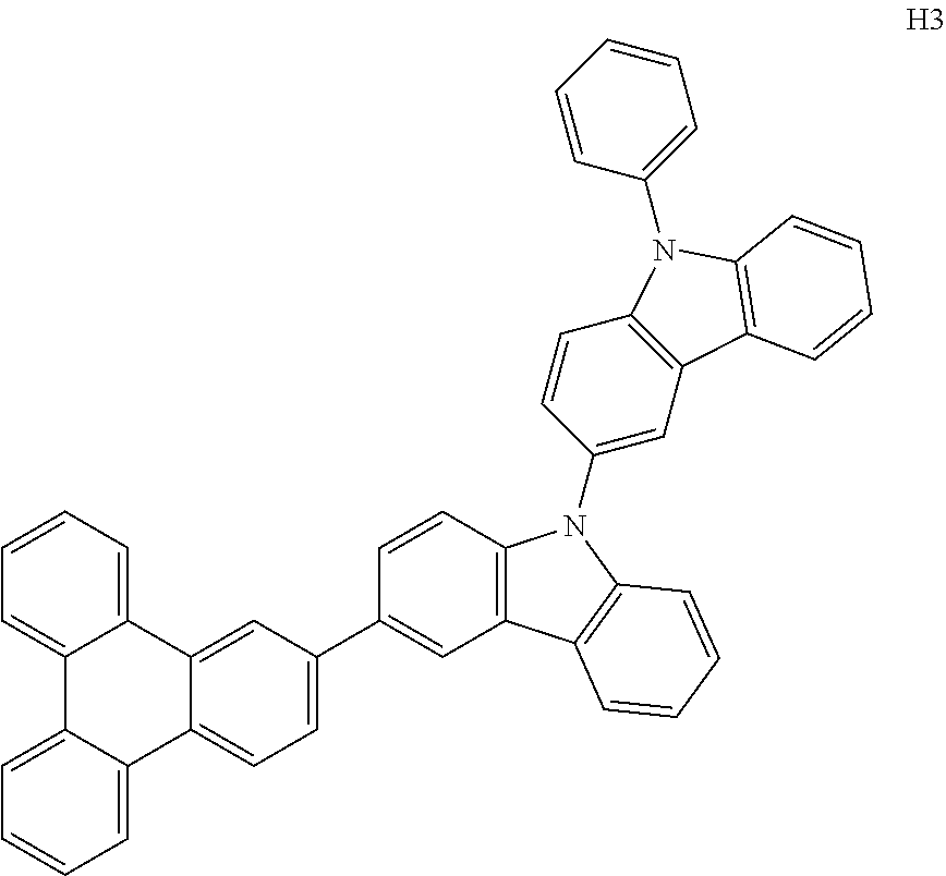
C1=CC=C2C(=C1)C1=CC=CC=C1C1=CC=C(C3=CC4=C(C=C3)N(C3=CC5=C(C=C3)N(C3=CC=CC=C3)C3=C5C=CC=C3)C3=C4C=CC=C3)C=C21
